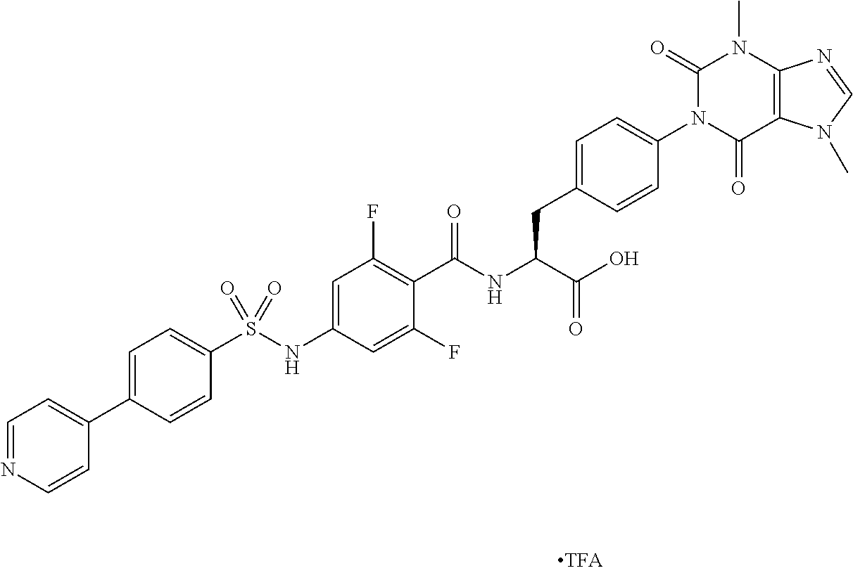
C12=C(C(=O)N(C3=CC=C(CC(C(=O)O)NC(=O)C4=C(F)C=C(NS(C5=CC=C(C6=CC=NC=C6)C=C5)(=O)=O)C=C4F)C=C3)C(=O)N1C)N(C)C=N2
